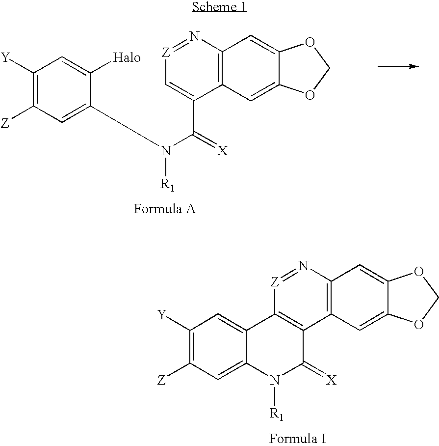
C1([Y])=C([Z])C=C2C(=C1)C1=C(C(=[X])N2[R1])C2=C(N=[Z]1)C=C1C(=C2)OCO1.[Z]1=NC2=C(C(C(=[X])N(C3=CC([Z])=C([Y])C=C3[Halo])[R1])=C1)C=C1C(=C2)OCO1
